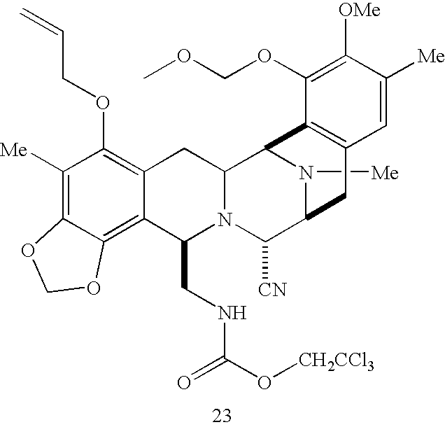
N1([Me])C2C([CN])N3C(CNC(O[CH2CCl3])=O)C4=C5C(=C([Me])C(OCC=C)=C4CC3C1C1=C(C2)C=C([Me])C([OMe])=C1OCOC)OCO5
